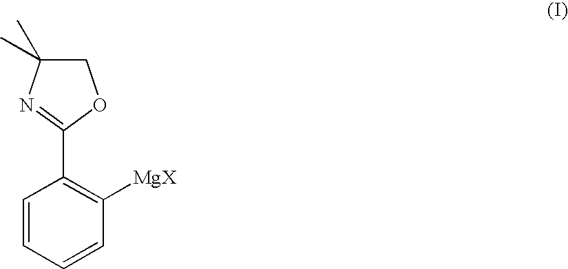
C1=CC=CC([MgX])=C1C1=NC(C)(C)CO1
